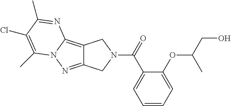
C12=C3N(N=C1CN(C(C1=CC=CC=C1OC(C)CO)=O)C2)C(C)=C(Cl)C(C)=N3
